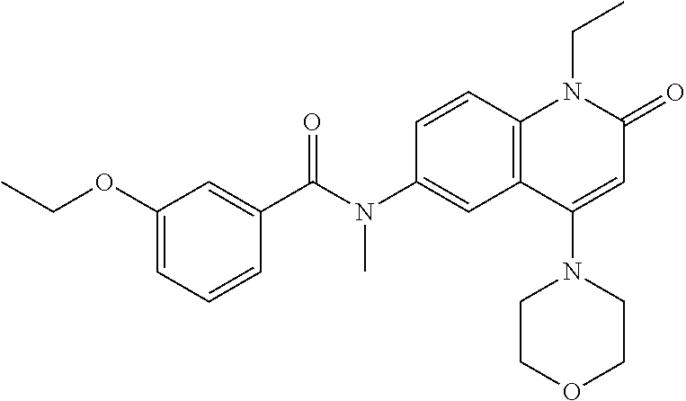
N(C1=CC2=C(C=C1)N(CC)C(=O)C=C2N1CCOCC1)(C(C1=CC(OCC)=CC=C1)=O)C
